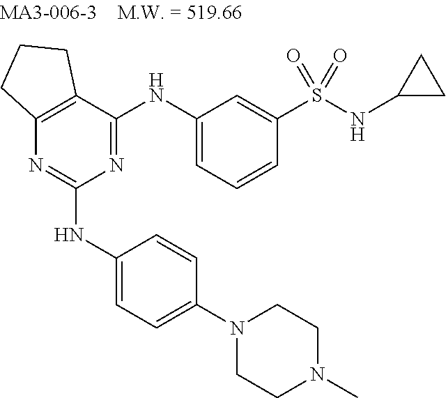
C12=C(C(NC3=CC=CC(S(NC4CC4)(=O)=O)=C3)=NC(NC3=CC=C(N4CCN(C)CC4)C=C3)=N1)CCC2
